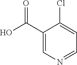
C1(C(O)=O)=CN=CC=C1Cl
